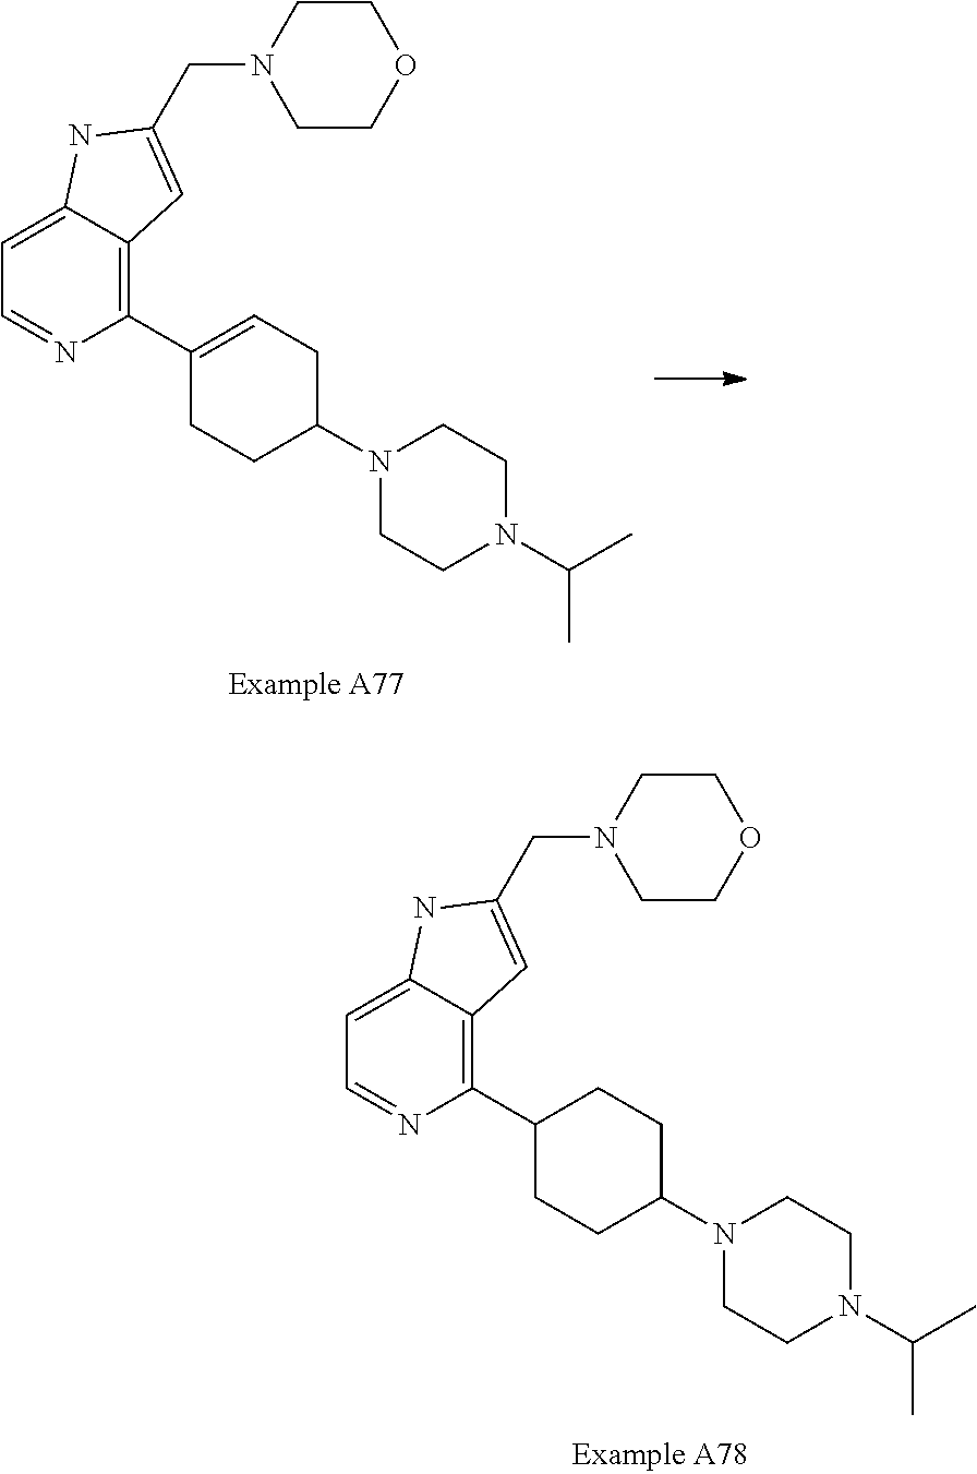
C1(C2=CCC(N3CCN(C(C)C)CC3)CC2)=C2C(=CC=N1)NC(CN1CCOCC1)=C2.C1(C2CCC(N3CCN(C(C)C)CC3)CC2)=C2C(=CC=N1)NC(CN1CCOCC1)=C2
